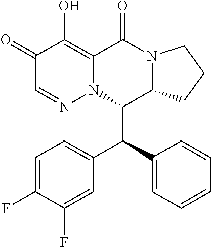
C1(=O)C=NN2C(=C1O)C(=O)N1C(C2C(C2=CC=CC=C2)C2=CC=C(F)C(F)=C2)CCC1
